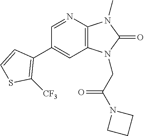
C1(C2=C([CF3])SC=C2)=CC2=C(N=C1)N(C)C(=O)N2CC(N1CCC1)=O
